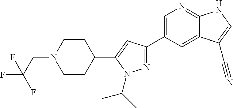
N1=C(C2=CN=C3C(=C2)C(C#N)=CN3)C=C(C2CCN(CC(F)(F)F)CC2)N1C(C)C
